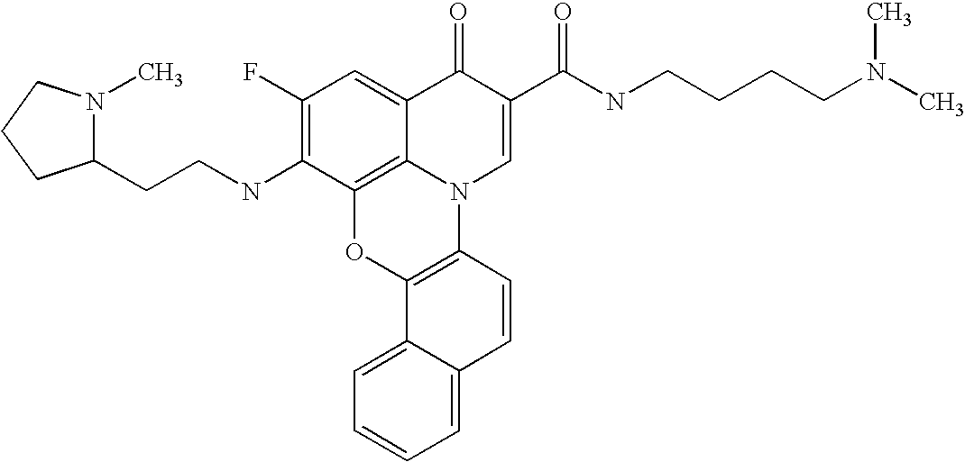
C1(F)=C(NCCC2N(C)CCC2)C2=C3C(=C1)C(=O)C(C(NCCCCN(C)C)=O)=CN3C1=C(O2)C2=CC=CC=C2C=C1
